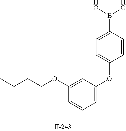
C1=C(B([HO])[HO])C=CC(OC2=CC=CC(OCCCC)=C2)=C1
